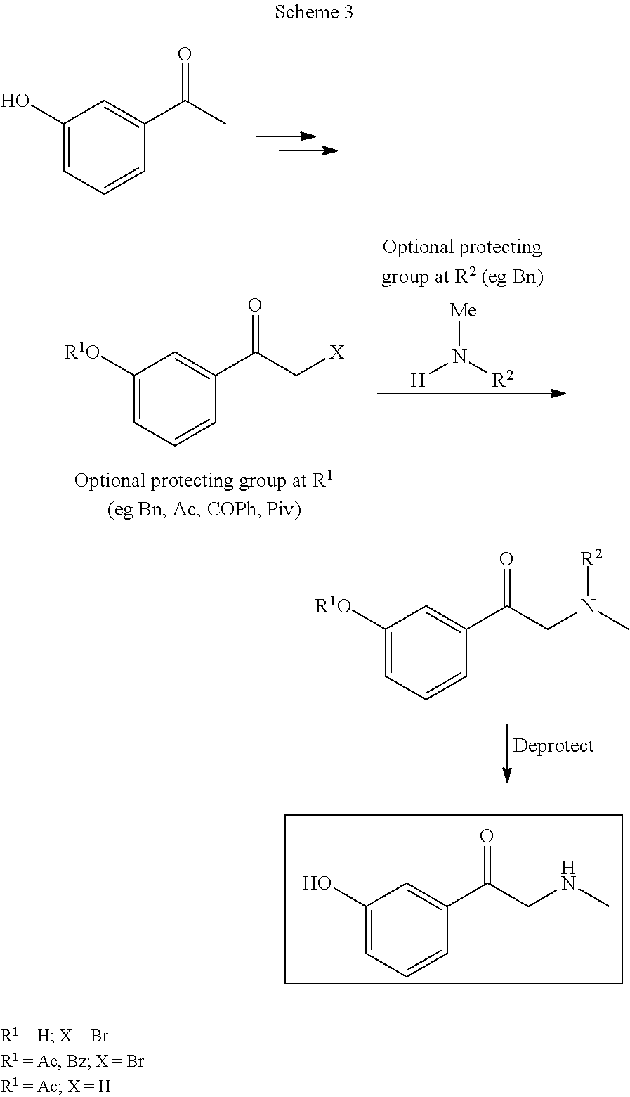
C1(O)=CC=CC(C(C)=O)=C1.[H]N([R2])[Me].C1([R1O])=CC=CC(C(C[X])=O)=C1.C1([R1O])=CC=CC(C(CN(C)[R2])=O)=C1.C1(O)=CC=CC(C(CNC)=O)=C1
